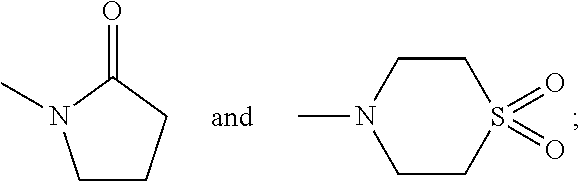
C1CN(C)CCS1(=O)=O.CN1CCCC1=O
